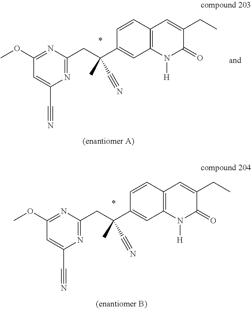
C1(OC)=NC(CC(C2=CC3=C(C=C2)C=C(CC)C(=O)N3[H])(C)C#N)=NC(C#N)=C1.*.C1(OC)=NC(CC(C2=CC3=C(C=C2)C=C(CC)C(=O)N3[H])(C)C#N)=NC(C#N)=C1.*
